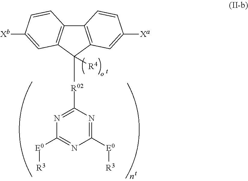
C1([E0][R3])=NC([R02]C2([R4])C3=C(C4=C2C=C([Xb])C=C4)C=CC([Xa])=C3)=NC([E0][R3])=N1
